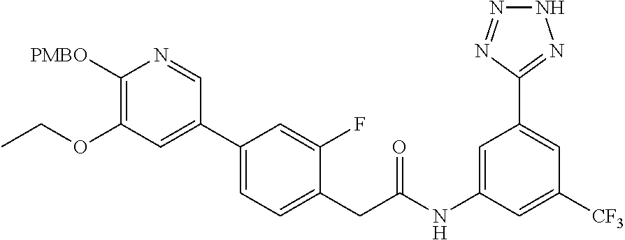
C1([PMBO])=C(OCC)C=C(C2=CC=C(CC(NC3=CC(C4=NNN=N4)=CC([CF3])=C3)=O)C(F)=C2)C=N1
